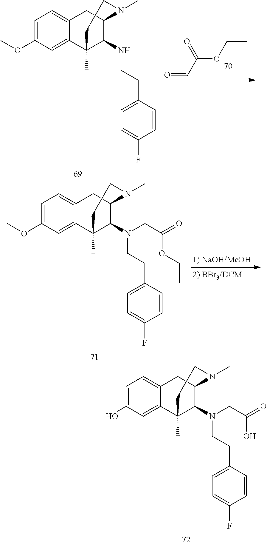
CCOC(C=O)=O.C1=C(OC)C=C2C(=C1)CC1C(NCCC3=CC=C(F)C=C3)C2(C)CCN1C.C1=C(OC)C=C2C(=C1)CC1C(N(CCC3=CC=C(F)C=C3)CC(OCC)=O)C2(C)CCN1C.C1=C(O)C=C2C(=C1)CC1C(N(CCC3=CC=C(F)C=C3)CC(O)=O)C2(C)CCN1C
